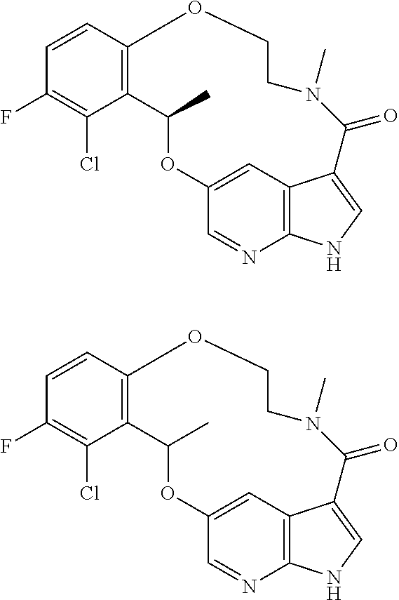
C12=C(C=CC(F)=C1Cl)OCCN(C)C(=O)C1=CNC3=C1C=C(OC2C)C=N3.C12=C(C=CC(F)=C1Cl)OCCN(C)C(=O)C1=CNC3=C1C=C(OC2C)C=N3
